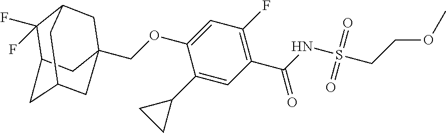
C12CC3CC(COC4=CC(F)=C(C(=O)NS(=O)(=O)CCOC)C=C4C4CC4)(CC(C3)C1(F)F)C2
